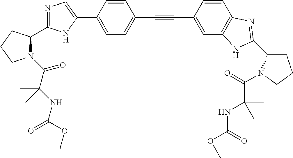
C1=C(C2=CN=C(C3N(C(C(NC(=O)OC)(C)C)=O)CCC3)N2)C=CC(C#CC2=CC3=C(C=C2)N=C(C2CCCN2C(=O)C(NC(=O)OC)(C)C)N3)=C1
